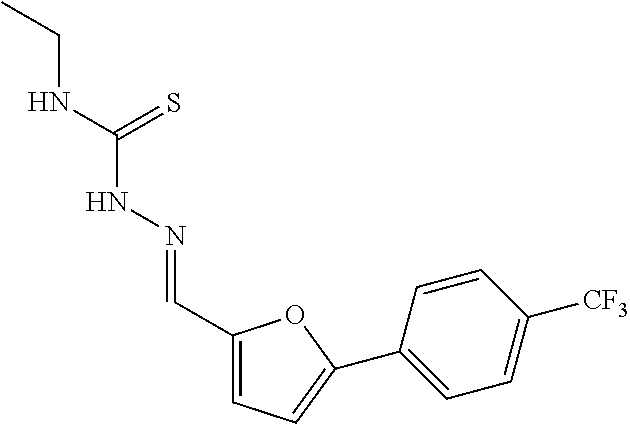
C1(C=NNC(NCC)=S)=CC=C(C2=CC=C([CF3])C=C2)O1
